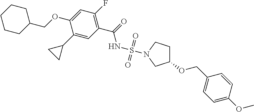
C1(C2CC2)=CC(C(NS(=O)(=O)N2CCC(OCC3=CC=C(OC)C=C3)C2)=O)=C(F)C=C1OCC1CCCCC1
